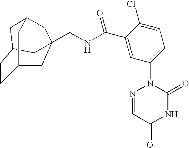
C1C2CC3CC1(CNC(C1=CC(N4N=CC(=O)NC4=O)=CC=C1Cl)=O)CC(C3)CC2
